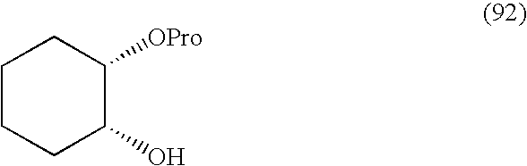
C1CCC(O)C([OPro])C1
